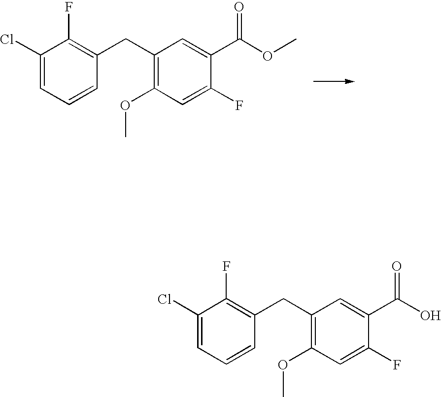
C1(Cl)=CC=CC(CC2=C(OC)C=C(F)C(C(OC)=O)=C2)=C1F.C1(Cl)=CC=CC(CC2=C(OC)C=C(F)C(C(O)=O)=C2)=C1F
